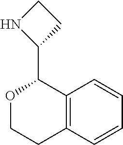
O1CCC2=C(C1C1CCN1)C=CC=C2
